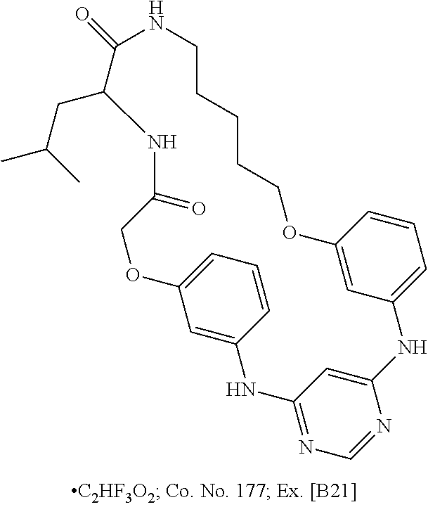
C1=C2C=CC=C1OCC(=O)NC(CC(C)C)C(=O)NCCCCCOC1=CC(=CC=C1)NC1=CC(=NC=N1)N2
